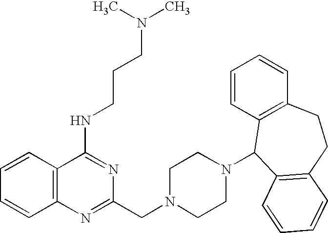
C12=C(C=CC=C1)C(NCCCN(C)C)=NC(CN1CCN(C3C4=C(C=CC=C4)CCC4=C3C=CC=C4)CC1)=N2
